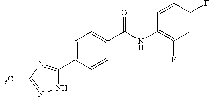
N1C(C2=CC=C(C(=O)NC3=C(F)C=C(F)C=C3)C=C2)=NC([F3C])=N1
